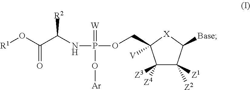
C1([Z3])([Z4])C([Z1])([Z2])C([Base])[X]C1(COP(=[W])(NC(C(=O)O[R1])[R2])O[Ar])[V]
